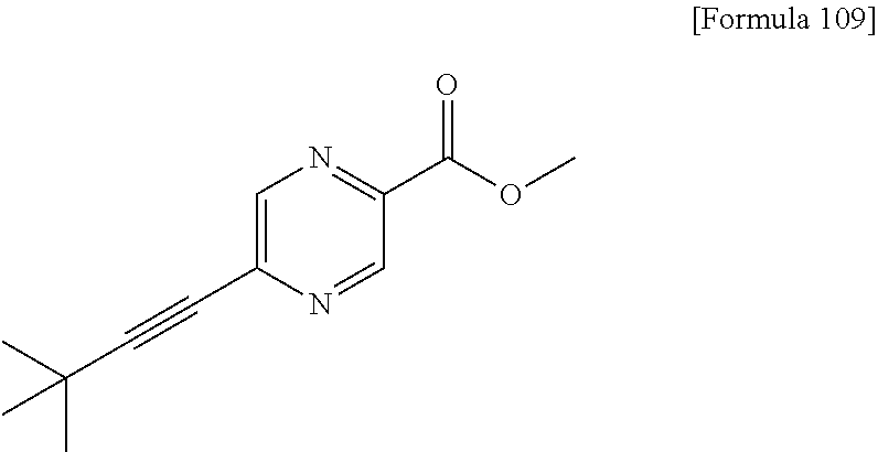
C1=C(C#CC(C)(C)C)N=CC(C(OC)=O)=N1
